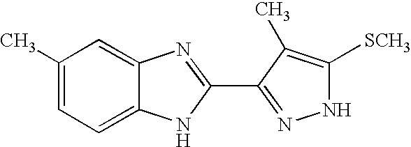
C1(C)=CC=C2C(=C1)N=C(C1=NNC([SCH3])=C1C)N2
